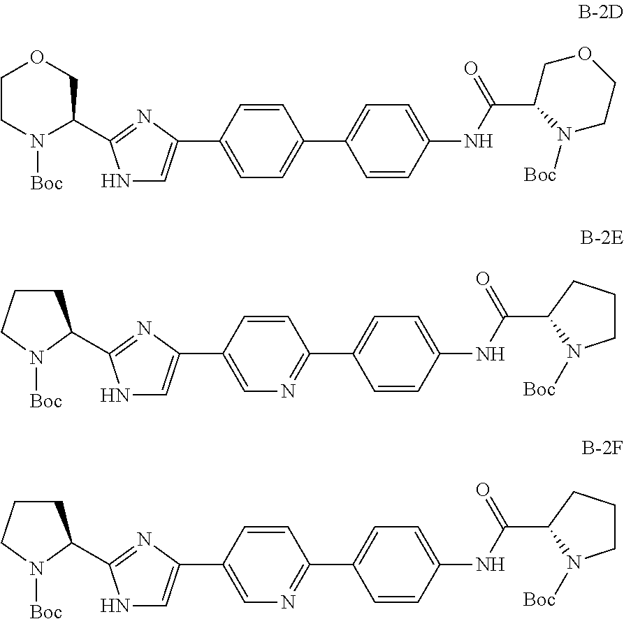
C1=CC(C2=CC=C(NC(C3N([Boc])CCOC3)=O)C=C2)=CC=C1C1=CNC(C2COCCN2[Boc])=N1.C1=CC(C2=CC=C(NC(C3N([Boc])CCC3)=O)C=C2)=NC=C1C1=CNC(C2CCCN2[Boc])=N1.C1=CC(C2=CC=C(NC(C3N([Boc])CCC3)=O)C=C2)=NC=C1C1=CNC(C2CCCN2[Boc])=N1
